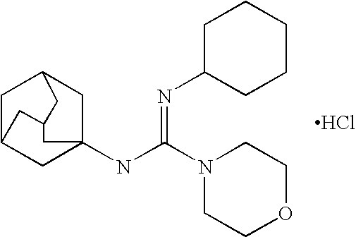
C1C2CC3(NC(N4CCOCC4)=NC4CCCCC4)CC1CC(C2)C3.Cl
